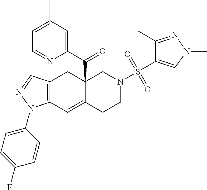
C1(N2C3=C(CC4(C(C5=CC(C)=CC=N5)=O)C(=C3)CCN(S(C3=CN(C)N=C3C)(=O)=O)C4)C=N2)=CC=C(F)C=C1
